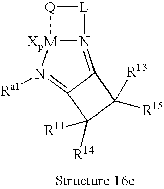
N12=C3C(=N([Ra1])[XpM]1[Q][L]2)C([R14])([R11])C3([R15])[R13]
